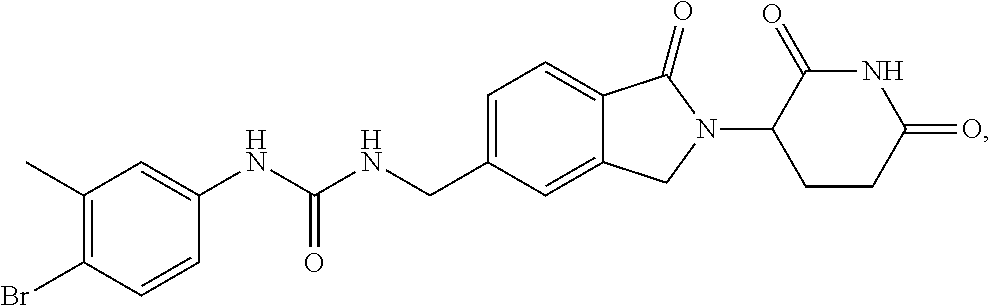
C1=C(CNC(NC2=CC(C)=C(Br)C=C2)=O)C=C2C(=C1)C(=O)N(C1CCC(=O)NC1=O)C2
